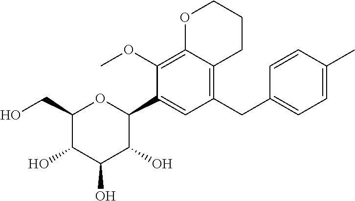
C1(CO)C(O)C(O)C(O)C(C2=CC(CC3=CC=C(C)C=C3)=C3C(=C2OC)OCCC3)O1
